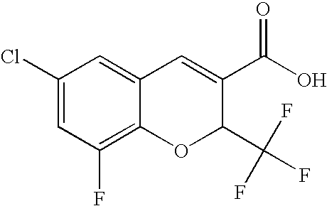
C1=C(Cl)C=C2C(=C1F)OC(C(F)(F)F)C(C(=O)O)=C2
